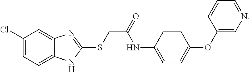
C1(Cl)=CC=C2C(=C1)N=C(SCC(NC1=CC=C(OC3=CN=CC=C3)C=C1)=O)N2
